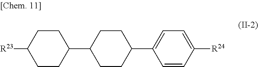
C1CC([R23])CCC1C1CCC(C2=CC=C([R24])C=C2)CC1
